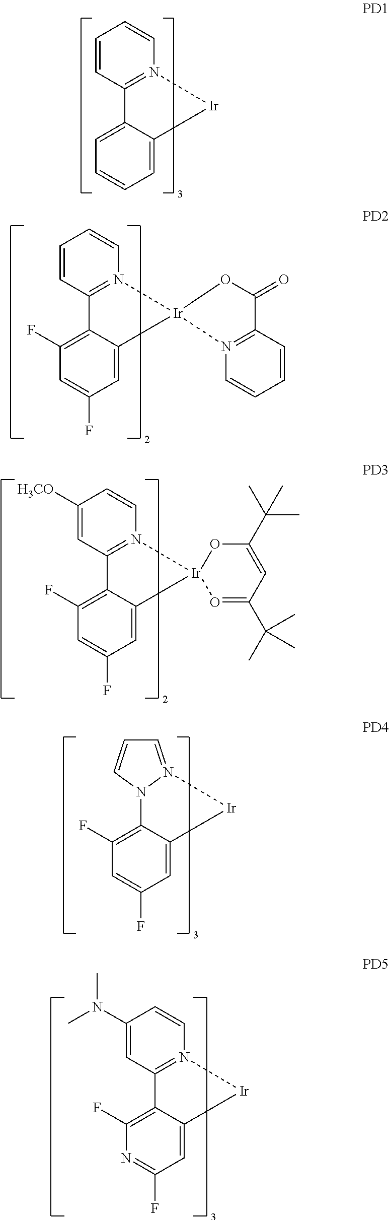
C1=CC2=N(C=C1)[Ir]C1=CC=CC=C21.C1=CC2=N(C=C1)[Ir]1(C3=CC(F)=CC(F)=C23)N2=C(C(=O)O1)C=CC=C2.C1([H3CO])=CC2=N(C=C1)[Ir]1(C3=CC(F)=CC(F)=C23)O=C(C(C)(C)C)C=C(C(C)(C)C)O1.N12C3=C(F)C=C(F)C=C3[Ir]N1=CC=C2.C1(N(C)C)=CC2=N(C=C1)[Ir]C1=CC(F)=NC(F)=C21
